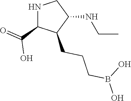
N(C1CNC(C(=O)O)C1CCCB(O)O)CC
